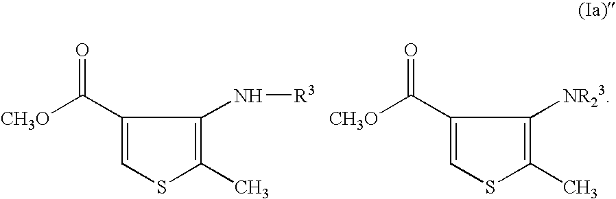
O=C([CH3O])C1=CSC(C)=C1N[R3].O=C([CH3O])C1=CSC(C)=C1[NR23]
